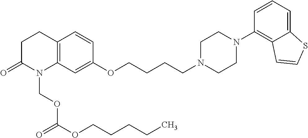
C1C(=O)N(COC(OCCCCC)=O)C2=C(C1)C=CC(OCCCCN1CCN(C3=C4C(=CC=C3)SC=C4)CC1)=C2
